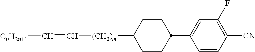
C1CC(C2=CC(F)=C([CN])C=C2)CCC1[(CH2)m]C=C[CnH2n+1]
